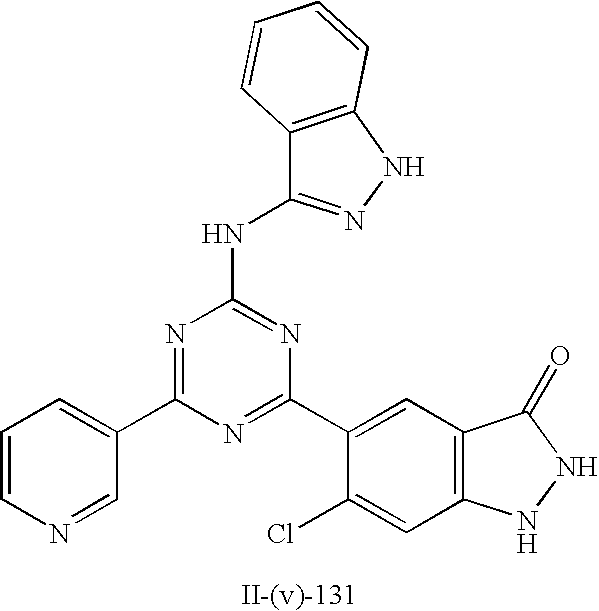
C12=C(NN=C1NC1=NC(C3=CC4=C(C=C3Cl)NNC4=O)=NC(C3=CC=CN=C3)=N1)C=CC=C2
